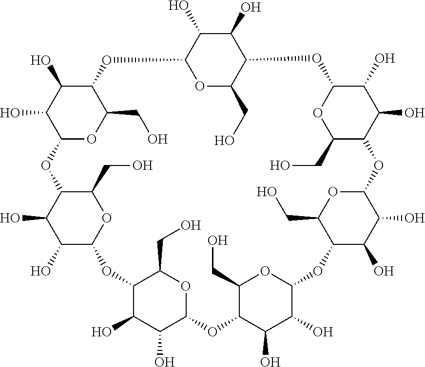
C1(O)C(O)C2OC(CO)C1OC1C(O)C(O)C(C(CO)O1)OC1OC(CO)C(C(O)C1O)OC1C(O)C(O)C(C(CO)O1)OC1C(O)C(O)C(C(CO)O1)OC1C(O)C(O)C(C(CO)O1)OC1C(O)C(O)C(C(CO)O1)O2
